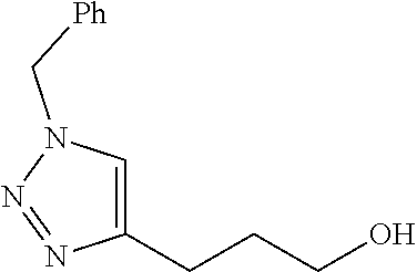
C(CCC1=CN(C[Ph])N=N1)O
